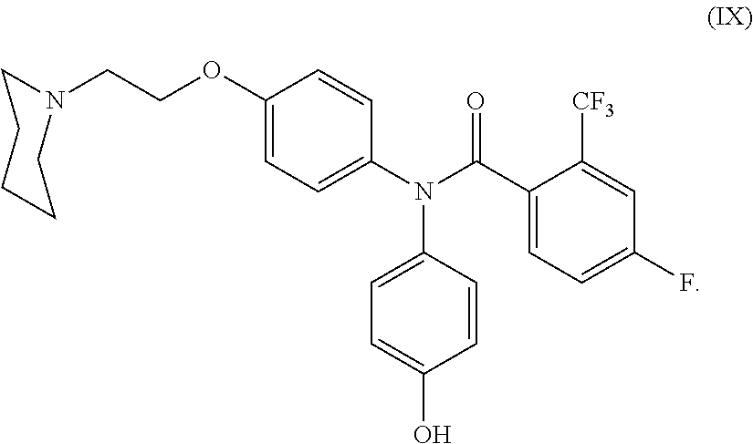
C1=CC(N(C(C2=CC=C(F)C=C2[CF3])=O)C2=CC=C(O)C=C2)=CC=C1OCCN1CCCCC1
